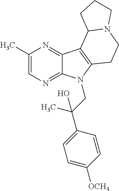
C1(C)=CN=C2C(=N1)C1=C(N2CC(C2=CC=C([OCH3])C=C2)(C)O)CCN2C1CCC2
